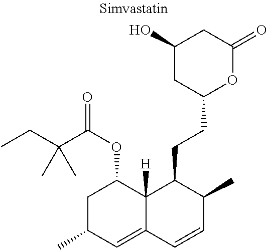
C1(O)CC(CCC2C(C)C=CC3=CC(C)CC(OC(C(CC)(C)C)=O)C23[H])OC(=O)C1
